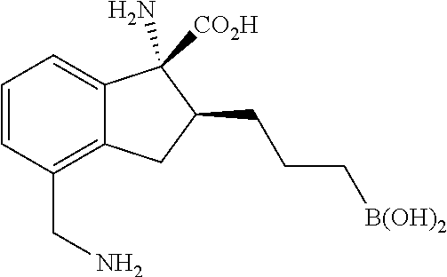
C1=CC(CN)=C2C(=C1)C(N)([CO2H])C(CCC[B(OH)2])C2
